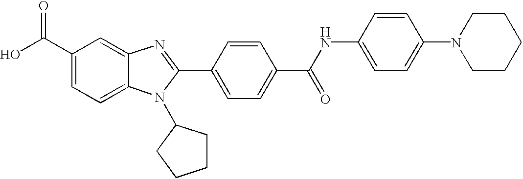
C1(C(O)=O)=CC=C2C(=C1)N=C(C1=CC=C(C(NC3=CC=C(N4CCCCC4)C=C3)=O)C=C1)N2C1CCCC1
